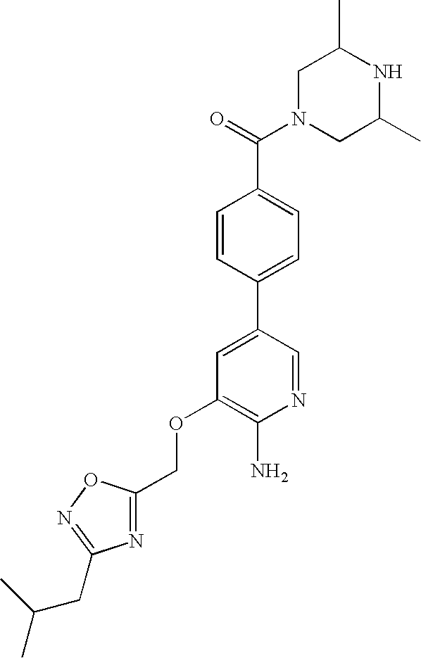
C1N(C(=O)C2=CC=C(C3=CC(OCC4=NC(CC(C)C)=NO4)=C(N)N=C3)C=C2)CC(C)NC1C
